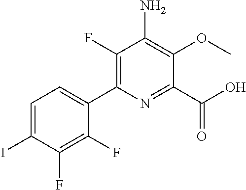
C1(F)=C(C2=CC=C(I)C(F)=C2F)N=C(C(O)=O)C(OC)=C1N
